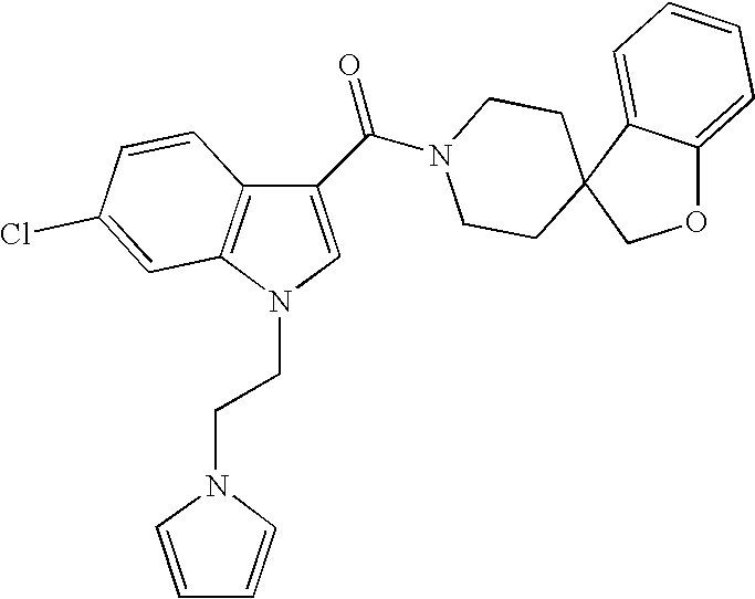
C12=C(N(CCN3C=CC=C3)C=C1C(=O)N1CCC3(CC1)COC1=CC=CC=C31)C=C(Cl)C=C2
